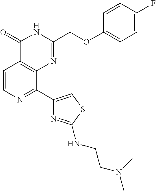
C1=CN=C(C2=CSC(NCCN(C)C)=N2)C2=C1C(=O)NC(COC1=CC=C(F)C=C1)=N2
